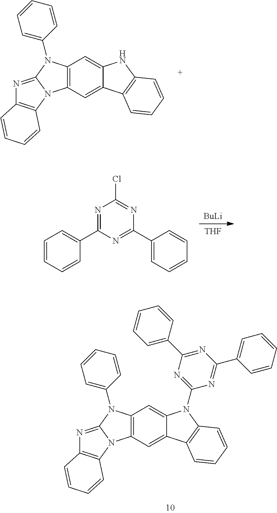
C12=C(C=C3C(=C1)NC1=C3C=CC=C1)N1C(=NC3=C1C=CC=C3)N2C1=CC=CC=C1.[BuLi].[THF].N1=C(C2=CC=CC=C2)N=C(C2=CC=CC=C2)N=C1Cl.C12=C(C=C3C(=C1)N(C1=NC(C4=CC=CC=C4)=NC(C4=CC=CC=C4)=N1)C1=C3C=CC=C1)N1C(=NC3=C1C=CC=C3)N2C1=CC=CC=C1
